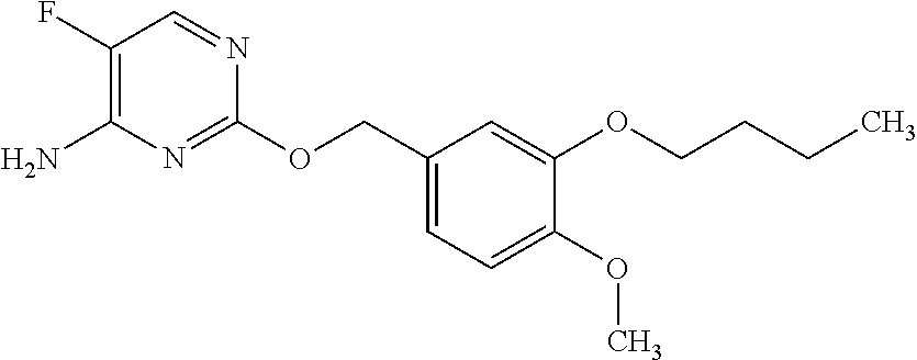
C1(COC2=NC(N)=C(F)C=N2)=CC=C(OC)C(OCCCC)=C1
